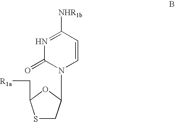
N1=C([NHR1b])C=CN(C2CSC(C[R1a])O2)C1=O
